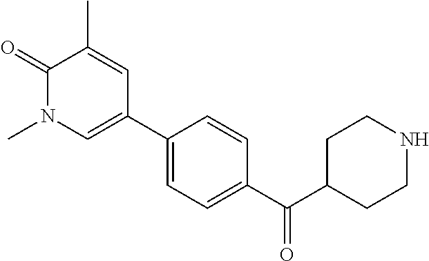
C1=C(C2=CN(C)C(=O)C(C)=C2)C=CC(C(C2CCNCC2)=O)=C1
